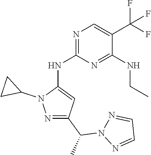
N1=C(NC2=CC(C(C)N3N=CC=N3)=NN2C2CC2)N=C(NCC)C(C(F)(F)F)=C1
